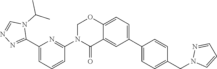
C1(C2=NN=CN2C(C)C)=CC=CC(N2C(=O)C3=CC(C4=CC=C(CN5C=CC=N5)C=C4)=CC=C3OC2)=N1
